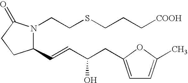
C1(C=CC(CC2=CC=C(C)O2)O)N(CCSCCC[COOH])C(=O)CC1
